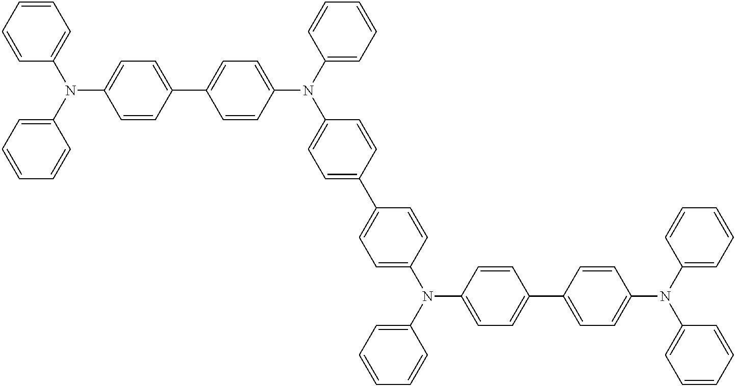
C1=CC(N(C2=CC=CC=C2)C2=CC=C(C3=CC=C(N(C4=CC=CC=C4)C4=CC=C(C5=CC=C(N(C6=CC=CC=C6)C6=CC=C(C7=CC=C(N(C8=CC=CC=C8)C8=CC=CC=C8)C=C7)C=C6)C=C5)C=C4)C=C3)C=C2)=CC=C1
